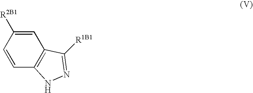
C1=C([R2B1])C=CC2=C1C([R1B1])=NN2
